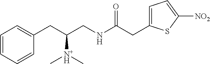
C1=CC=CC(CC(CNC(CC2=CC=C([NO2])S2)=O)[N+H](C)C)=C1
